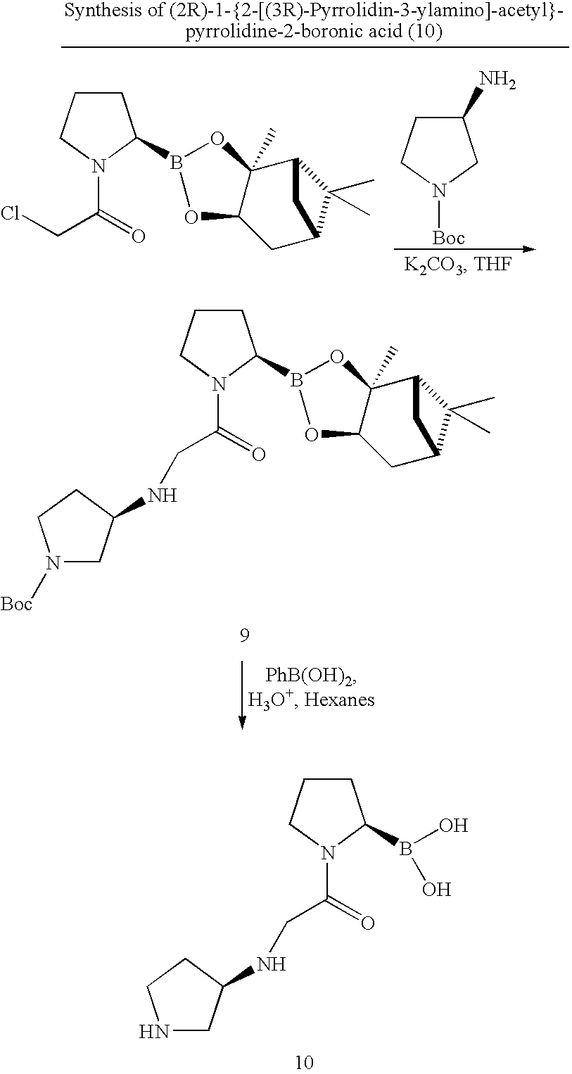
C1CCN(C(CNC2CN([Boc])CC2)=O)C1B1OC2C(C)(C3C(C)(C)C(C2)C3)O1.C1CCN(C(CNC2CNCC2)=O)C1B(O)O.C1(N)CCN([Boc])C1.C1CCN(C(CCl)=O)C1B1OC2C(C)(C3C(C)(C)C(C2)C3)O1
